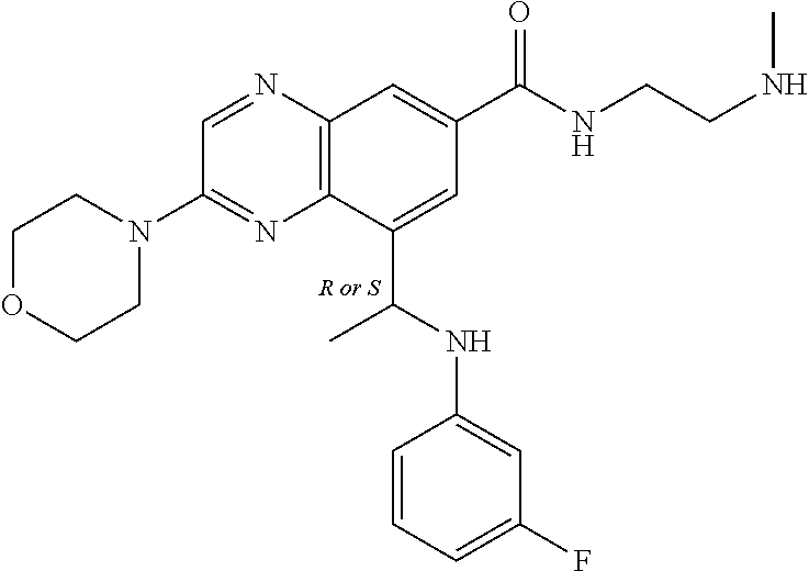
C1(C(NC2=CC(F)=CC=C2)C)=CC(C(NCCNC)=O)=CC2=C1N=C(N1CCOCC1)C=N2.[R or S]
